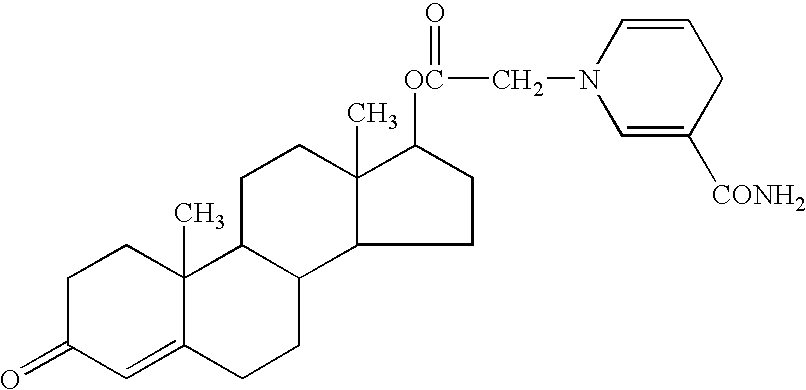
C1C(=O)C=C2C(C)(C1)C1C(CC2)C2C(C)(CC1)C([OC](=O)CN1C=C([CONH2])CC=C1)CC2
